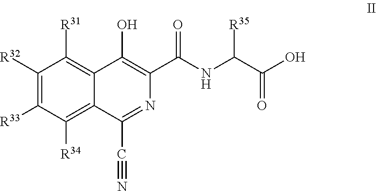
C1([R32])=C([R33])C([R34])=C2C(=C1[R31])C(O)=C(C(NC(C(O)=O)[R35])=O)N=C2C#N
